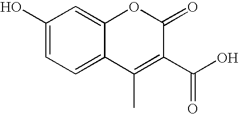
C1(O)=CC=C2C(=C1)OC(=O)C(C(O)=O)=C2C
